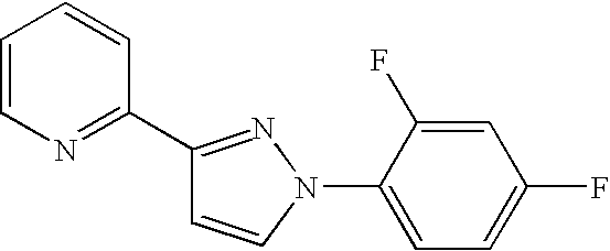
C1(C2=NC=CC=C2)=NN(C2=CC=C(F)C=C2F)C=C1
